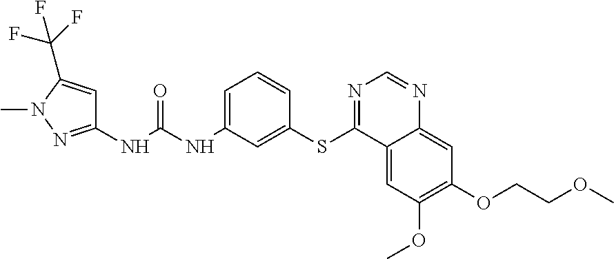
C1(NC(NC2=CC=CC(SC3=NC=NC4=CC(OCCOC)=C(OC)C=C34)=C2)=O)=NN(C)C(C(F)(F)F)=C1
